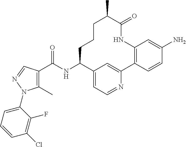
C1(C)=C(C(NC2C3=CC=NC(=C3)C3=C(NC(=O)C(C)CCC2)C=C(N)C=C3)=O)C=NN1C1=CC=CC(Cl)=C1F
